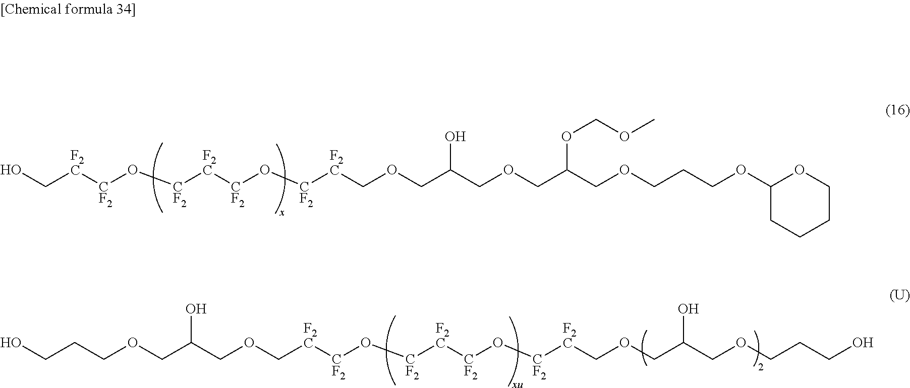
OCCCOCC(COC[F2C][CF2]O[CF2][F2C][CF2]O[CF2][F2C]COCC(COCCCO)O)O.OC[F2C][CF2]O[CF2][F2C][CF2]O[CF2][F2C]COCC(COCC(COCCCOC1CCCCO1)OCOC)O
